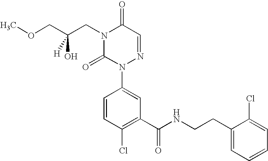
C1(C(NCCC2=CC=CC=C2Cl)=O)=C(Cl)C=CC(N2N=CC(=O)N(CC(COC)(O)[H])C2=O)=C1
